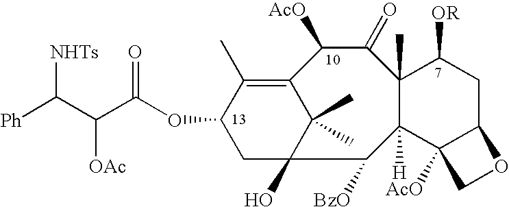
C([Ph])(C(C(OC1CC2(O)C(C)(C)C(=C1C)C([AcO])C(=O)C1(C)C([OR])CC3C([AcO])(C1([H])C2[BzO])CO3)=O)[OAc])[NHTs]
